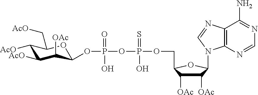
P(OCC1C([OAc])C([OAc])C(N2C3=C(C(N)=NC=N3)N=C2)O1)(OP(OC1C([OAc])C([AcO])C([AcO])C(C[AcO])O1)(=O)O)(=S)O
